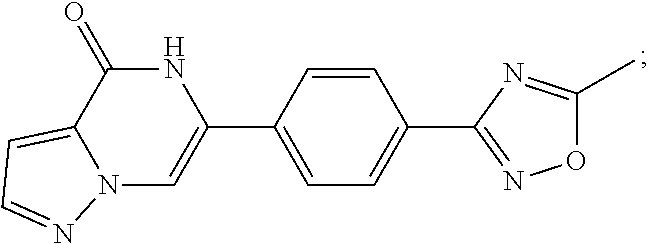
N12C=C(C3=CC=C(C4=NOC(C)=N4)C=C3)NC(=O)C1=CC=N2
